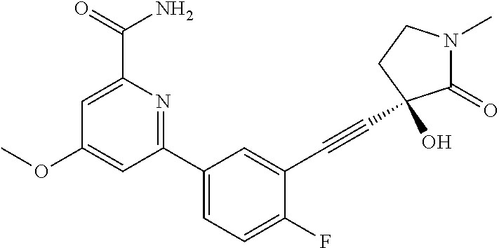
C1(OC)=CC(C2=CC=C(F)C(C#CC3(O)C(=O)N(C)CC3)=C2)=NC(C(N)=O)=C1
